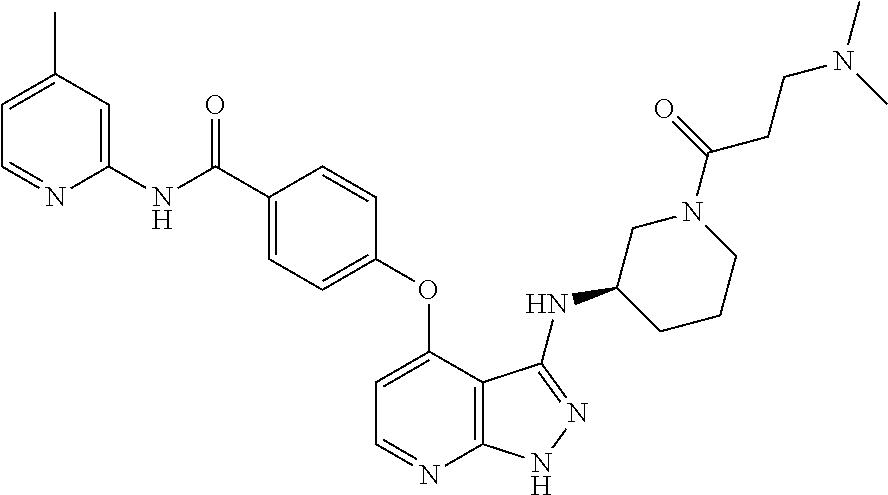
N(C(=O)C1=CC=C(OC2=CC=NC3=C2C(NC2CCCN(C(=O)CCN(C)C)C2)=NN3)C=C1)C1=CC(C)=CC=N1
